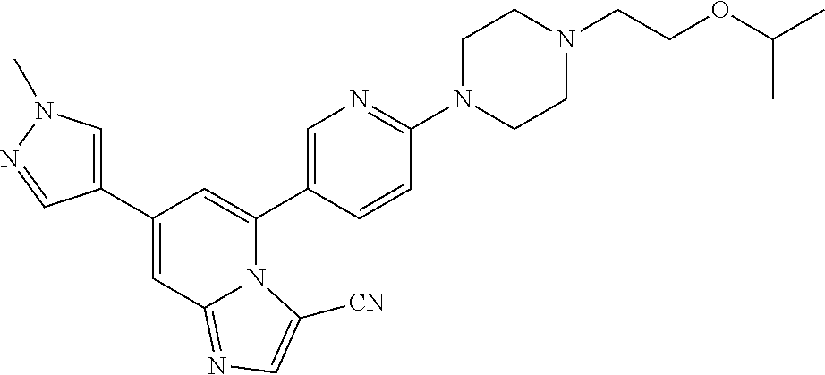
C1(C2=CN(C)N=C2)=CC2=NC=C([CN])N2C(C2=CN=C(N3CCN(CCOC(C)C)CC3)C=C2)=C1
